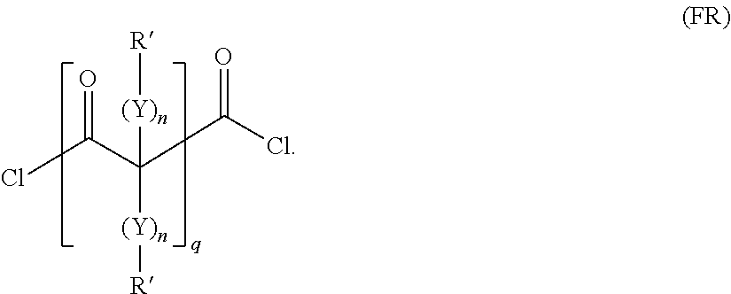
ClC(C(C(Cl)=O)([(Y)n][R])[(Y)n][R])=O
